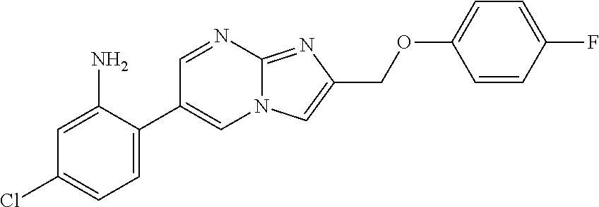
C1=C(C2=CN3C(=NC(COC4=CC=C(F)C=C4)=C3)N=C2)C(N)=CC(Cl)=C1
